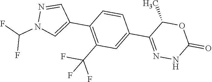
C1=NN(C(F)F)C=C1C1=C(C(F)(F)F)C=C(C2=NNC(=O)OC2C)C=C1
